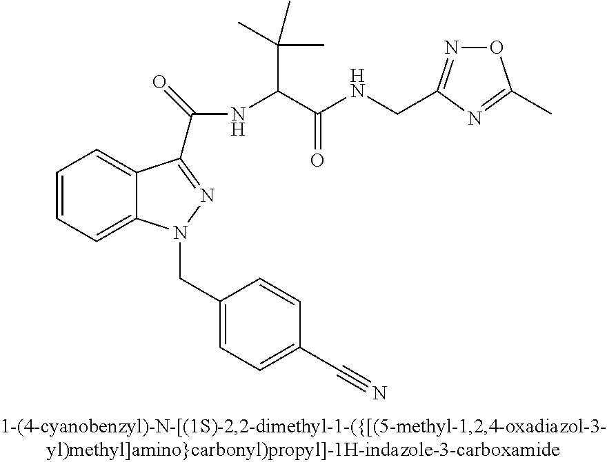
C1=CC=C2C(=C1)C(C(NC(C(C)(C)C)C(NCC1=NOC(C)=N1)=O)=O)=NN2CC1=CC=C(C#N)C=C1
